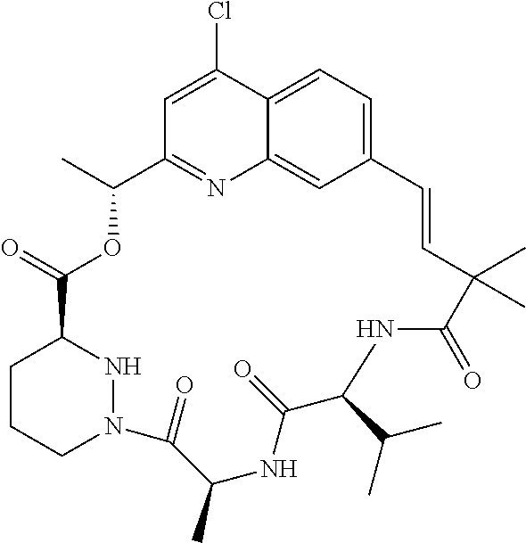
C12=CC=C3C=C1N=C(C=C2Cl)C(C)OC(=O)C1CCCN(C(=O)C(C)NC(=O)C(C(C)C)NC(=O)C(C)(C)C=C3)N1
